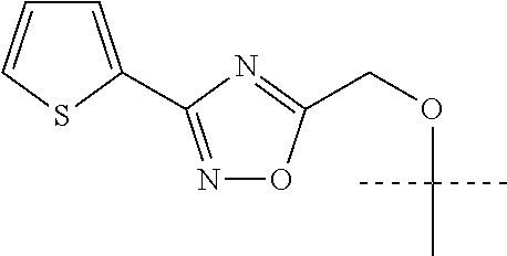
C1=C(C2=NOC(COC(C)(C)C)=N2)SC=C1
